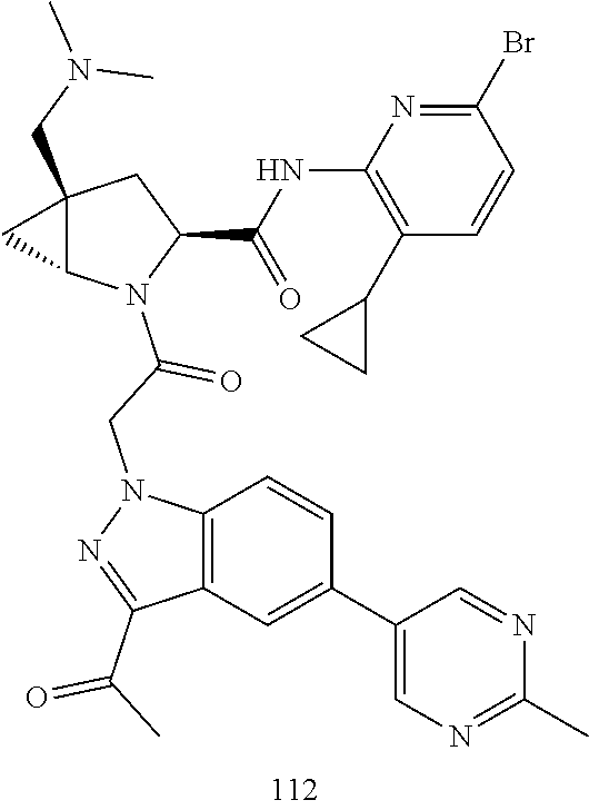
C1(C2=CC3=C(C=C2)N(CC(=O)N2C4C(CN(C)C)(CC2C(NC2=C(C5CC5)C=CC(Br)=N2)=O)C4)N=C3C(=O)C)=CN=C(C)N=C1
